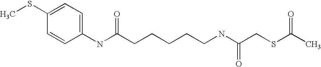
C1(SC)=CC=C(NC(CCCCCNC(CSC(C)=O)=O)=O)C=C1
